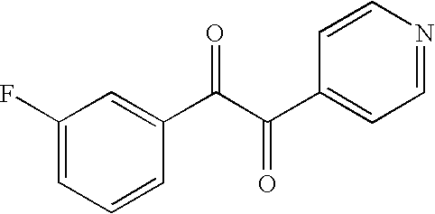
FC1=CC=CC(C(C(C2=CC=NC=C2)=O)=O)=C1
